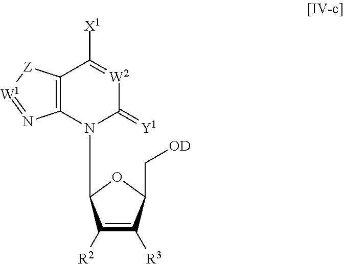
C12=C(C([X1])=[W2]C(=[Y1])N1C1C([R2])C([R3])C(C[OD])O1)[Z][W1]=N2
